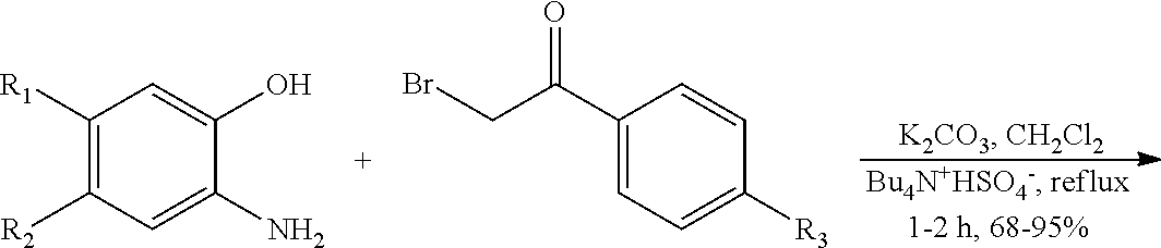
C1([R1])=C([R2])C=C(N)C(O)=C1.C(C(C1=CC=C([R3])C=C1)=O)Br
